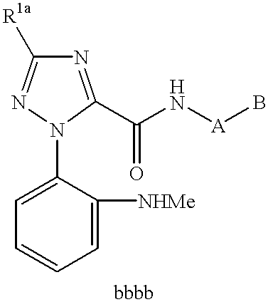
C1=C(N2C(C(N[A]B)=O)=NC([R1a])=N2)C([NHMe])=CC=C1
